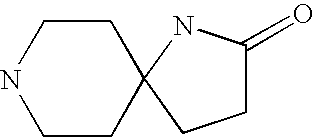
C1CC2(CCN1)CCC(=O)N2
